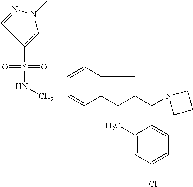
S(=O)(=O)(NCC1=CC2=C(C=C1)CC(CN1CCC1)C2CC1=CC(Cl)=CC=C1)C1=CN(C)N=C1
